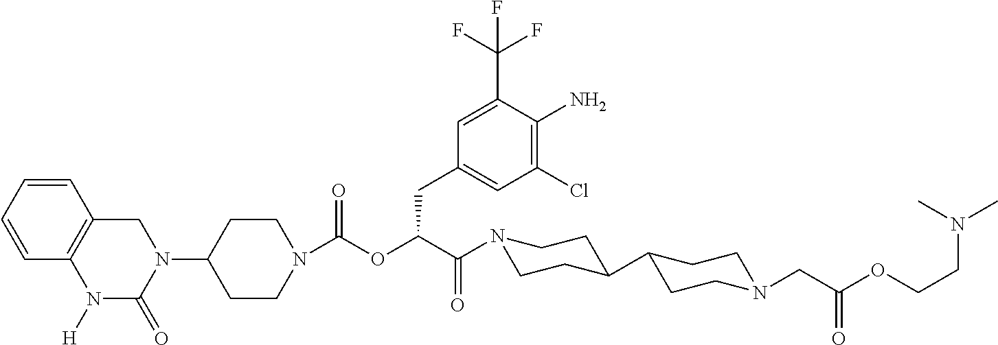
C1(N2C(=O)N([H])C3=C(C=CC=C3)C2)CCN(C(OC(C(=O)N2CCC(C3CCN(CC(OCCN(C)C)=O)CC3)CC2)CC2=CC(Cl)=C(N)C(C(F)(F)F)=C2)=O)CC1
